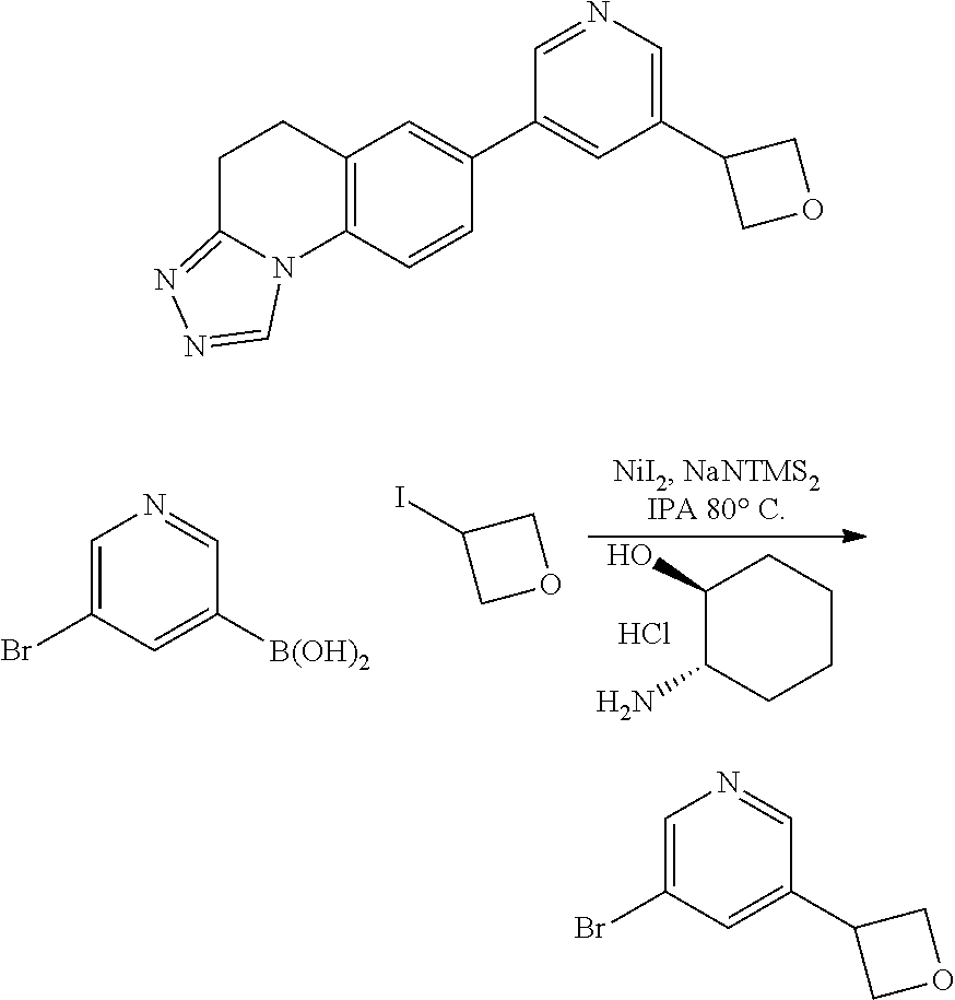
C1(O)C(N)CCCC1.Cl.C1=C(Br)C=C([B(OH)2])C=N1.C1C(I)CO1.C12=C(C=CC(C3=CC(C4COC4)=CN=C3)=C1)N1C(=NN=C1)CC2.C1=C(Br)C=C(C2COC2)C=N1
